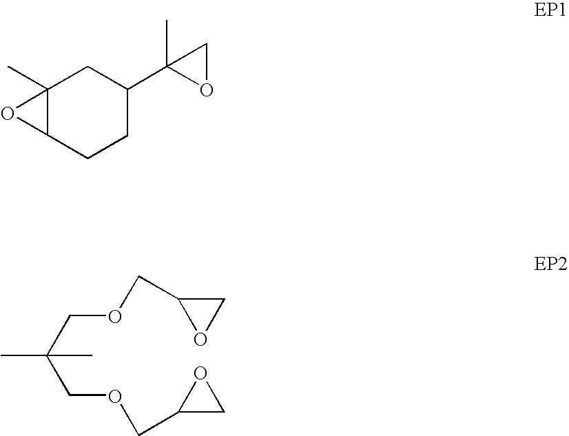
C12(C)C(CCC(C3(C)OC3)C1)O2.C(COCC1CO1)(COCC1OC1)(C)C
